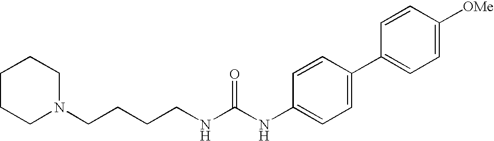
C1CCN(CCCCNC(NC2=CC=C(C3=CC=C([OMe])C=C3)C=C2)=O)CC1
